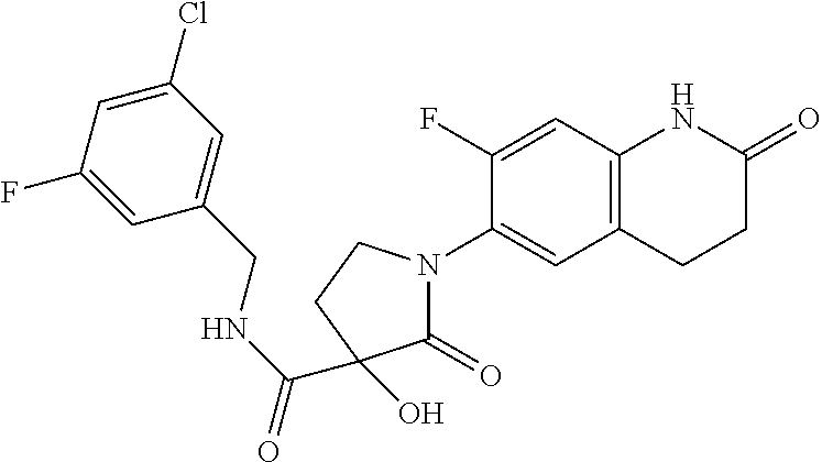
C1(Cl)=CC(F)=CC(CNC(=O)C2(O)C(=O)N(C3=CC4=C(C=C3F)NC(=O)CC4)CC2)=C1
